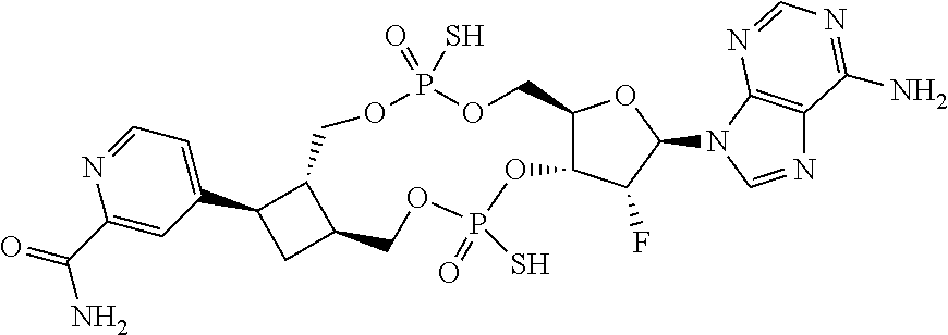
C12C(C(F)C(N3C=NC4=C3N=CN=C4N)O1)OP(=O)(S)OCC1C(COP(S)(=O)OC2)C(C2=CC=NC(C(=O)N)=C2)C1
